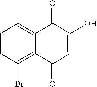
C1=CC(Br)=C2C(=C1)C(=O)C(O)=CC2=O
